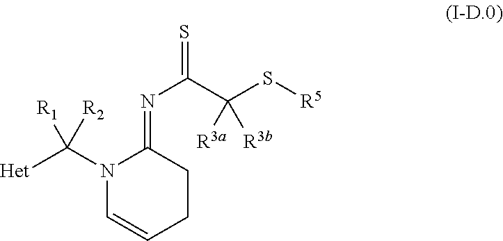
N1(C([Het])([R2])[R1])C=CCCC1=NC(=S)C(S[R5])([R3a])[R3b]
